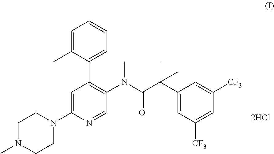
C1=C(N2CCN(C)CC2)N=CC(N(C(C(C2=CC([CF3])=CC([CF3])=C2)(C)C)=O)C)=C1C1=CC=CC=C1C
